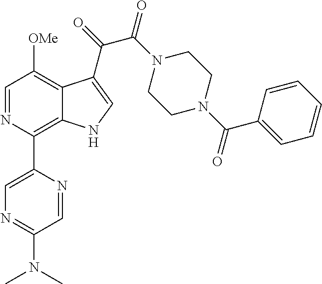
C1=NC(C2=CN=C(N(C)C)C=N2)=C2C(=C1[OMe])C(C(=O)C(N1CCN(C(C3=CC=CC=C3)=O)CC1)=O)=CN2
